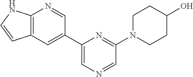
C1=C(C2=CC3=C(N=C2)NC=C3)N=C(N2CCC(O)CC2)C=N1
